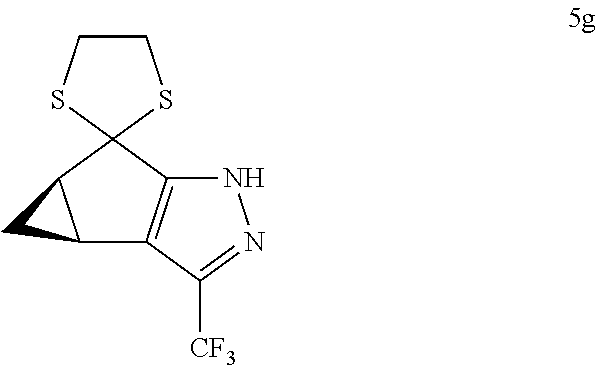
C12C3=C(C4(C1C2)SCCS4)NN=C3[CF3]
